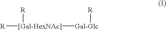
[R][[Gal-HexNAc]]([Gal-Glc][R])[R]
